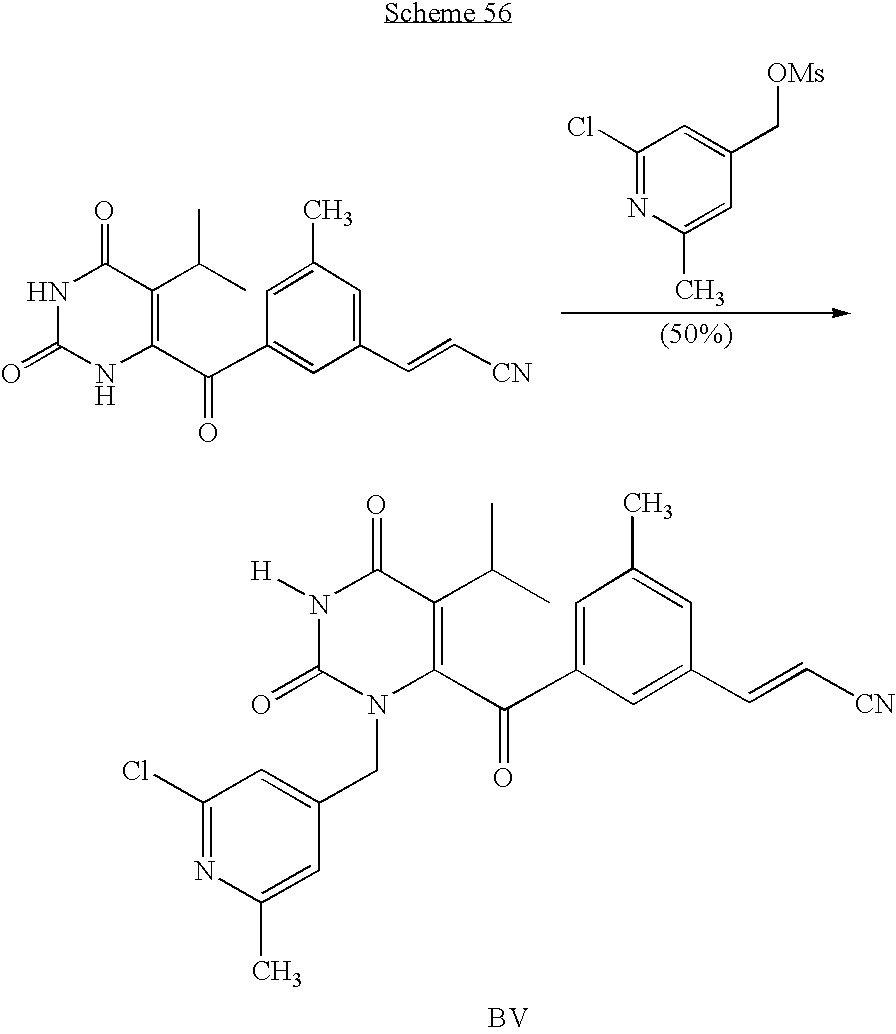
N1([H])C(=O)N(CC2=CC(Cl)=NC(C)=C2)C(C(C2=CC(C)=CC(C=C[CN])=C2)=O)=C(C(C)C)C1=O.[BV].N1C(=O)NC(C(C2=CC(C=C[CN])=CC(C)=C2)=O)=C(C(C)C)C1=O.C1(Cl)=NC(C)=CC(C[OMs])=C1
